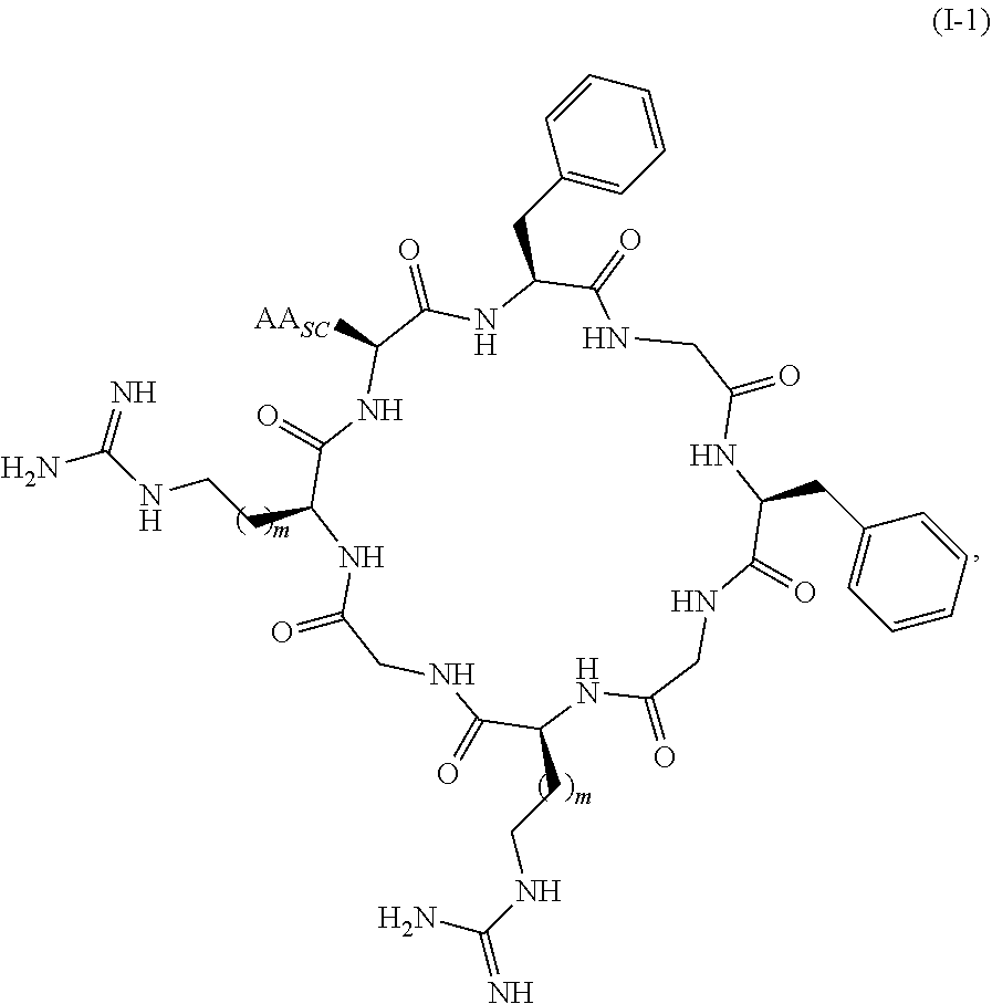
C1C(=O)NC(CCNC(=N)N)C(=O)NC([AASC])C(=O)NC(CC2=CC=CC=C2)C(=O)NCC(=O)NC(CC2=CC=CC=C2)C(=O)NCC(=O)NC(CCNC(=N)N)C(=O)N1
